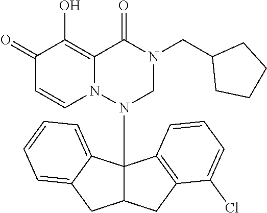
C1(=O)C=CN2C(=C1O)C(=O)N(CC1CCCC1)CN2C12C(CC3=C1C=CC=C3Cl)CC1=CC=CC=C21
